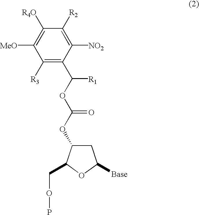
C1(OC(OC(C2=C([R3])C([MeO])=C([R4O])C([R2])=C2[NO2])[R1])=O)C(COP)OC([Base])C1
